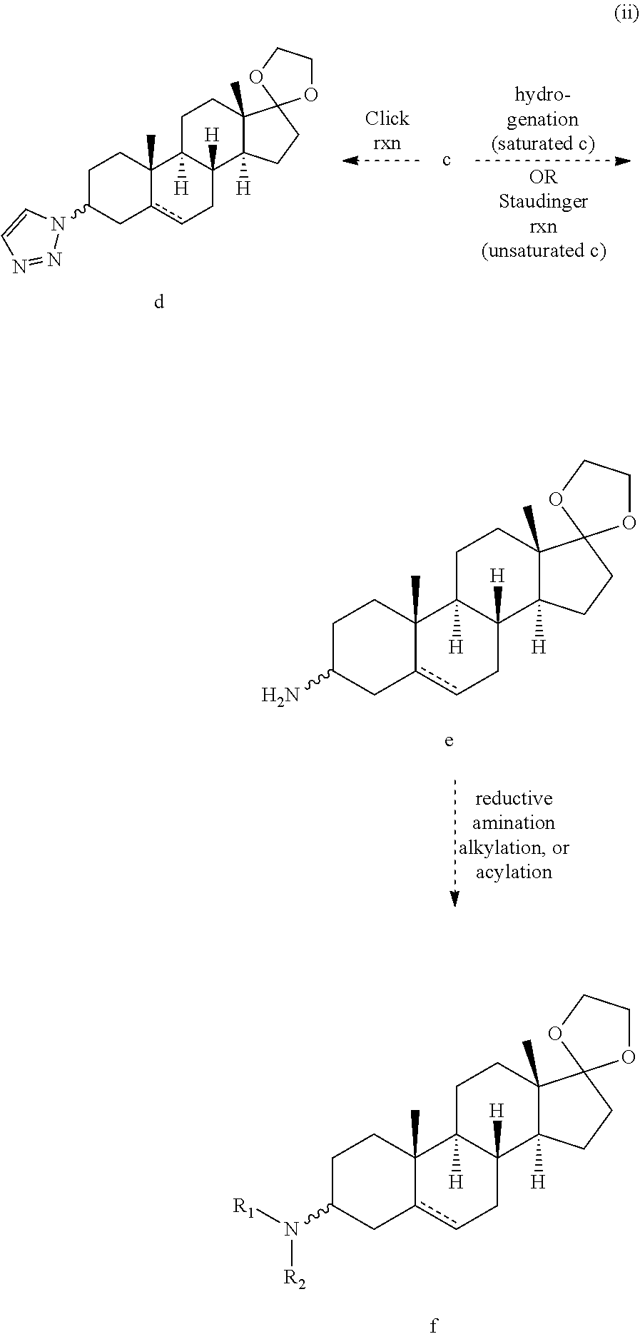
C1C(N2C=CN=N2)Cc2cCC3([H])C([H])(C2(C)C1)CCC1(C)C3([H])CCC12OCCO2.C1C(N)Cc2cCC3([H])C([H])(C2(C)C1)CCC1(C)C3([H])CCC12OCCO2.C1C(N([R1])[R2])Cc2cCC3([H])C([H])(C2(C)C1)CCC1(C)C3([H])CCC12OCCO2
